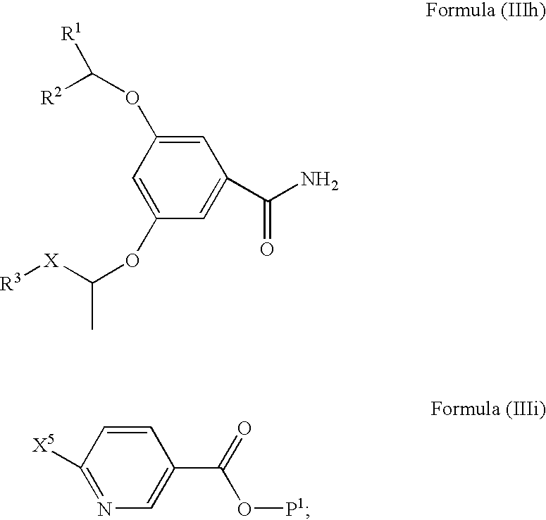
C1=C(OC([R2])[R1])C=C(OC([X][R3])C)C=C1C(N)=O.[X5]C1=NC=C(C(=O)O[P1])C=C1
